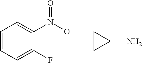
C1=CC=C(F)C([N+](=O)[O-])=C1.C1(N)CC1
